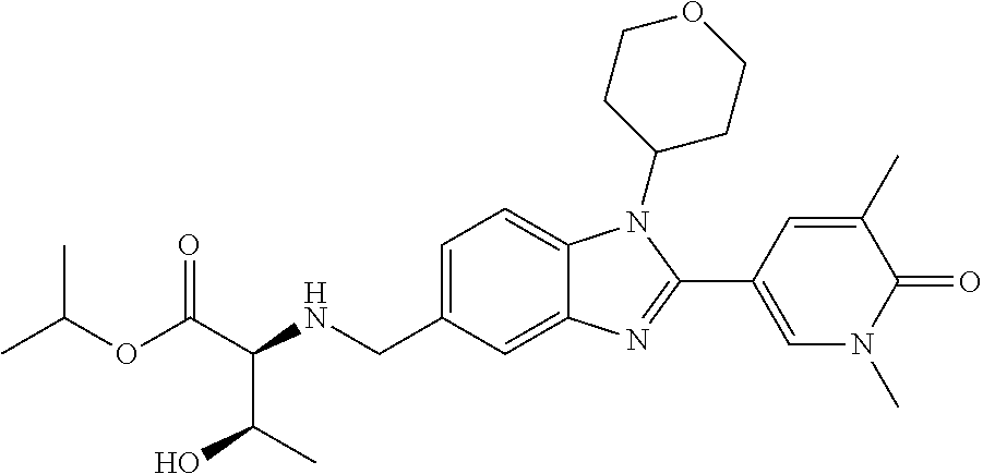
C(OC(C(NCC1=CC=C2C(=C1)N=C(C1=CN(C)C(=O)C(C)=C1)N2C1CCOCC1)C(O)C)=O)(C)C
